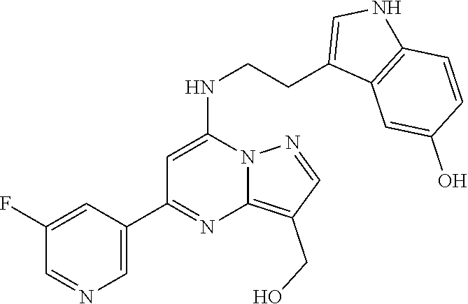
N(C1=CC(C2=CN=CC(F)=C2)=NC2=C(CO)C=NN12)CCC1=CNC2=C1C=C(O)C=C2
